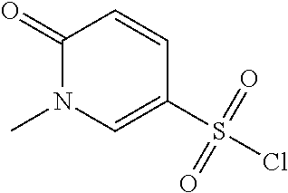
C1(S(Cl)(=O)=O)=CN(C)C(=O)C=C1
